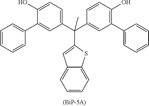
C1=CC=CC(C2=CC(C(C3=CC(C4=CC=CC=C4)=C(O)C=C3)(C)C3=CC4=CC=CC=C4S3)=CC=C2O)=C1
